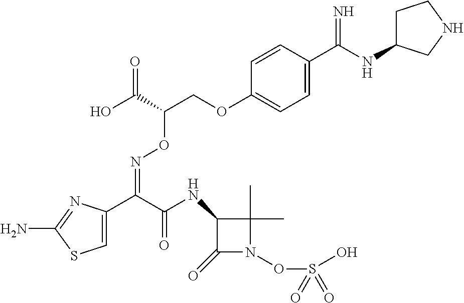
C1=C(C(C(NC2C(=O)N(OS(O)(=O)=O)C2(C)C)=O)=NOC(COC2=CC=C(C(NC3CCNC3)=N)C=C2)C(O)=O)N=C(N)S1
